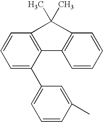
C1=CC=C(C2=CC=CC(C)=C2)C2=C1C(C)(C)C1=C2C=CC=C1
